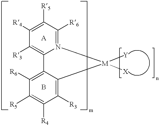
B.C1([R5])=C([R4])C([R3])=C2N(=C1[R6])[M]([Y])([X])C1=C([R3])C([R4])=C([R5])C([R6])=C21
